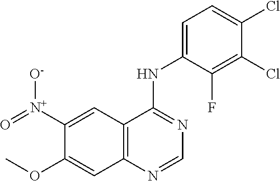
C12=C(N=CN=C1NC1=CC=C(Cl)C(Cl)=C1F)C=C(OC)C([N+](=O)[O-])=C2
